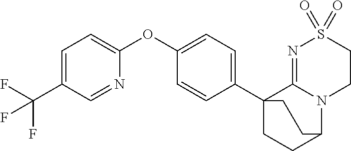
C1=C(C(F)(F)F)C=NC(OC2=CC=C(C34CCC(N5C3=NS(=O)(=O)CC5)CC4)C=C2)=C1
